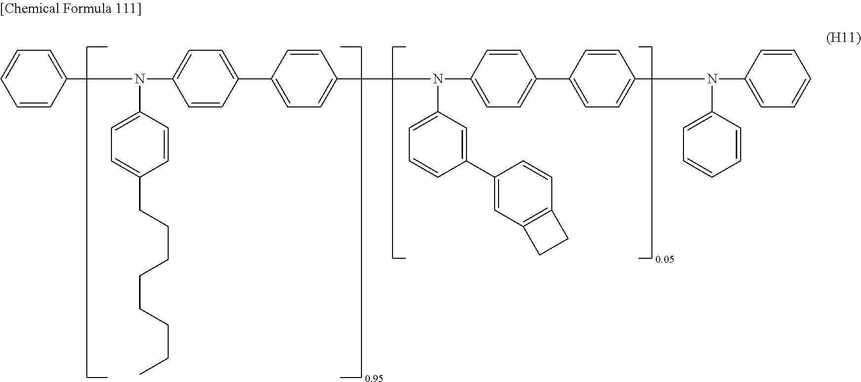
C1=CC(N(C2=CC=C(C3=CC=C(N(C4=CC=CC(C5=CC6=C(C=C5)CC6)=C4)C4=CC=C(C5=CC=C(N(C6=CC=CC=C6)C6=CC=CC=C6)C=C5)C=C4)C=C3)C=C2)C2=CC=C(CCCCCCCC)C=C2)=CC=C1
